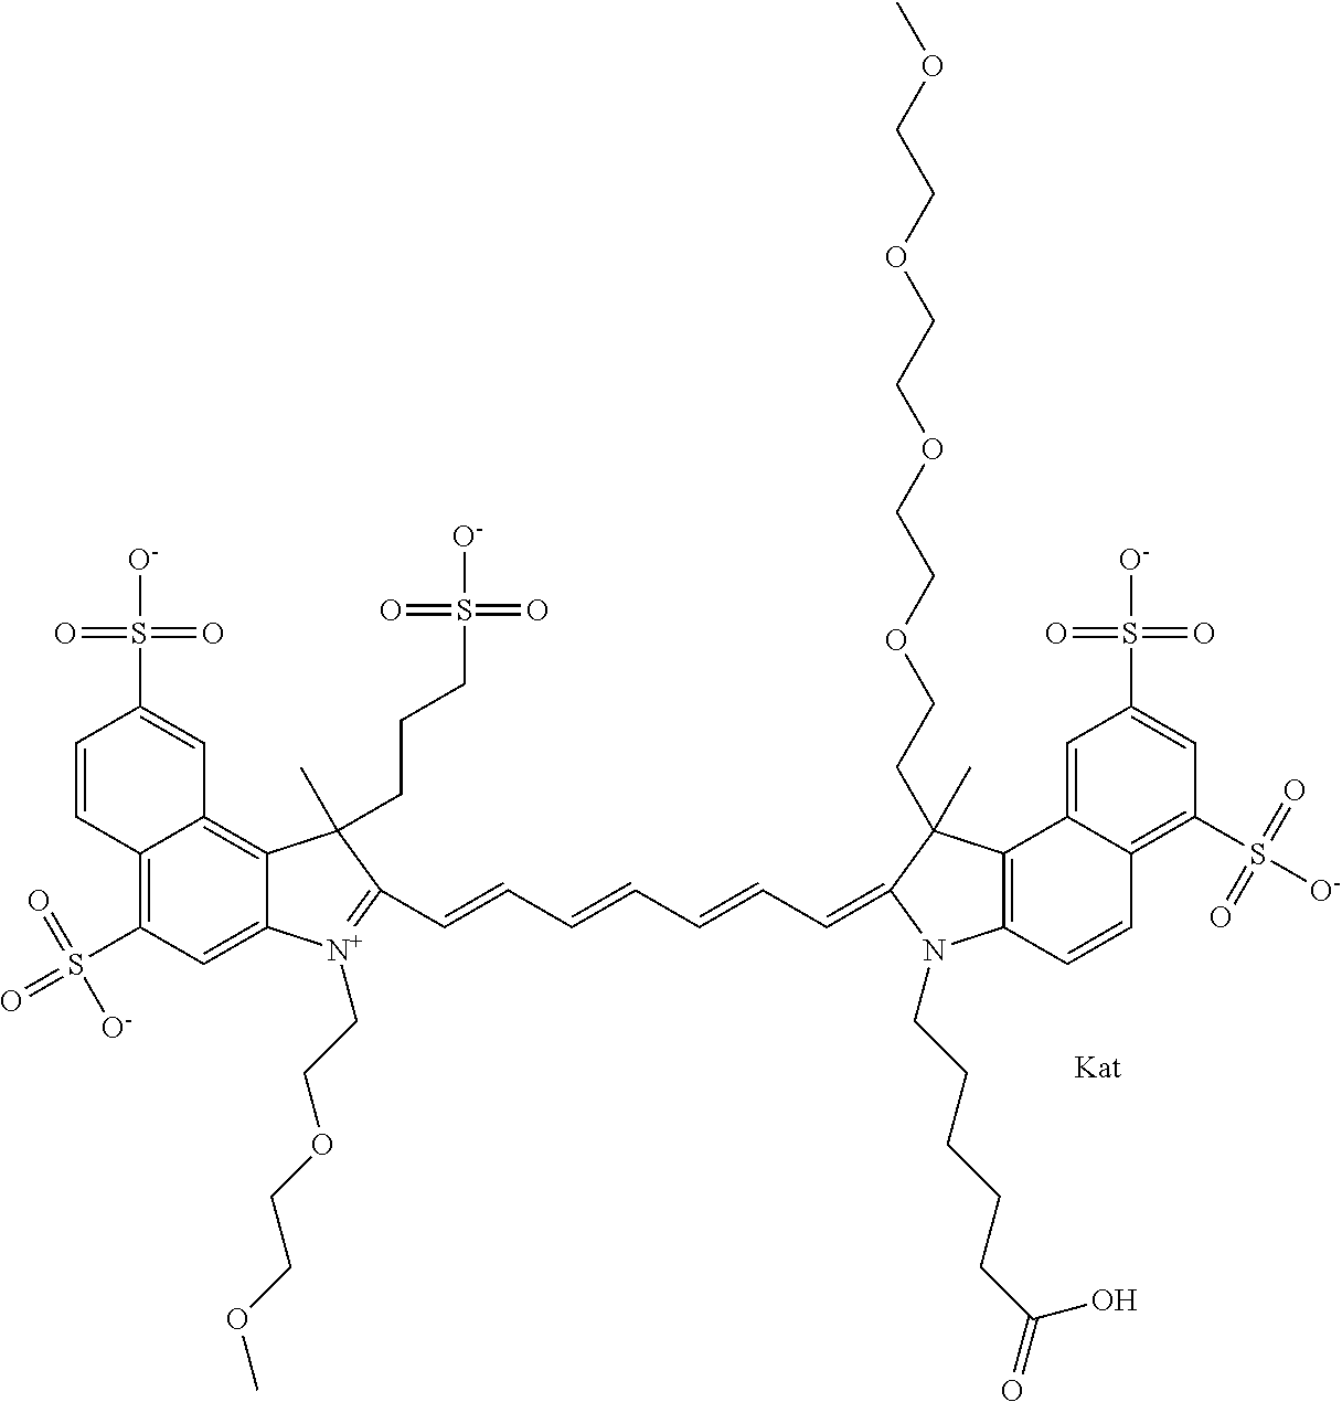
C12=C(S(=O)(=O)[O-])C=C3C(=C1C=C(S([O-])(=O)=O)C=C2)C(C)(CCCS([O-])(=O)=O)C(C=CC=CC=CC=C1N(CCCCCC(=O)O)C2=C(C4=CC(S([O-])(=O)=O)=CC(S([O-])(=O)=O)=C4C=C2)C1(C)CCOCCOCCOCCOC)=[N+]3CCOCCOC
